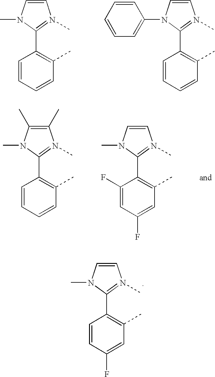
C1=CN(C)C(C2=C(C)C=CC=C2)=N1C.C1=CN(C2=CC=CC=C2)C(C2=C(C)C=CC=C2)=N1C.C1(C)=C(C)N(C)C(C2=C(C)C=CC=C2)=N1C.C1=CN(C)C(C2=C(C)C=C(F)C=C2F)=N1C.C1=CN(C)C(C2=C(C)C=C(F)C=C2)=N1C
